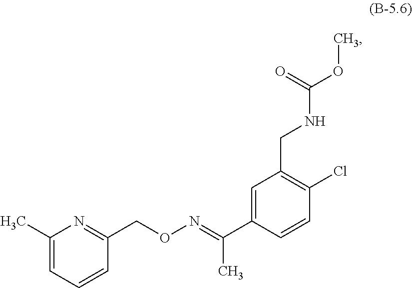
C1(C)=CC=CC(CON=C(C)C2=CC(CNC(=O)OC)=C(Cl)C=C2)=N1
